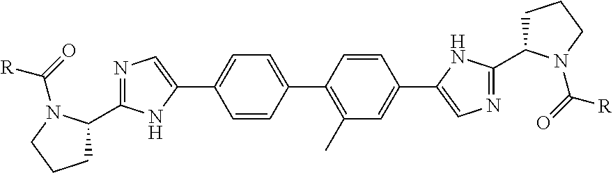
C1=CC(C2=C(C)C=C(C3=CN=C(C4CCCN4C(=O)[R])N3)C=C2)=CC=C1C1=CN=C(C2CCCN2C(=O)[R])N1
